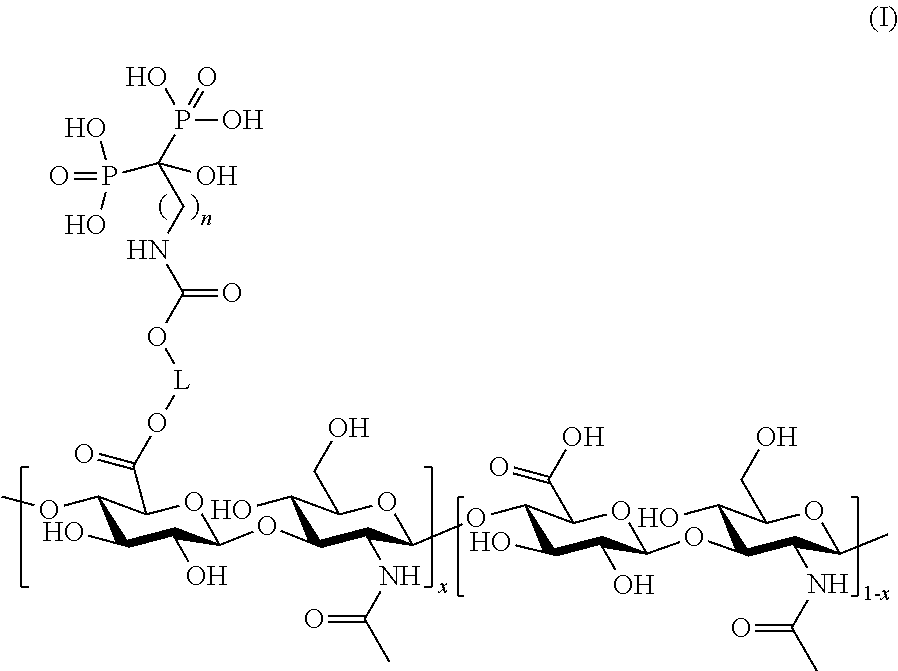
C1(OC)C(O)C(O)C(OC2C(O)C(CO)OC(OC3C(O)C(O)C(OC4C(O)C(CO)OC(C)C4NC(C)=O)OC3C(O)=O)C2NC(C)=O)OC1C(O[L]OC(NCC(P(O)(O)=O)(O)P(=O)(O)O)=O)=O
